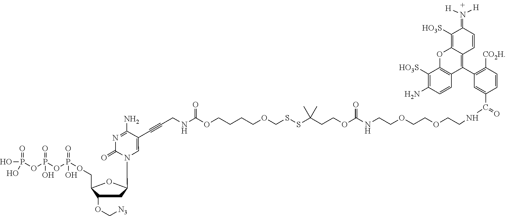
P(OP(OP(OCC1C(OC[N3])CC(N2C=C(C#CCNC(OCCCCOCSSC(CCOC(=O)NCCOCCOCCNC(C3=CC(C4=C5C(=C([HO3S])C(=N([H])[H])C=C5)OC5=C4C=CC(N)=C5[HO3S])=C([CO2H])C=C3)=O)(C)C)=O)C(N)=NC2=O)O1)(=O)O)(=O)O)(O)(=O)O
